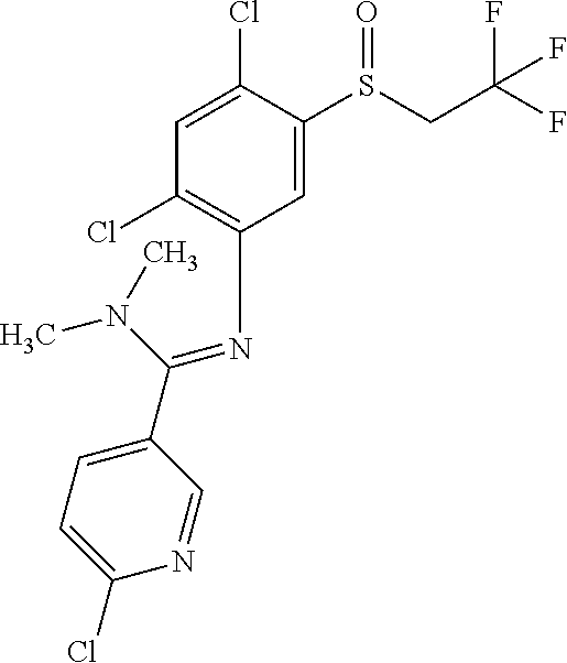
C1=C(Cl)C(S(=O)CC(F)(F)F)=CC(N=C(N(C)C)C2=CC=C(Cl)N=C2)=C1Cl
